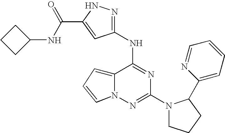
C12=CC=CN1N=C(N1CCCC1C1=CC=CC=N1)N=C2NC1=NNC(C(NC2CCC2)=O)=C1
